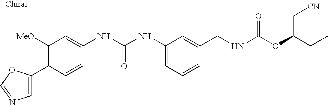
C1(C2=CN=CO2)=C([MeO])C=C(NC(NC2=CC=CC(CNC(OC(CC)C[CN])=O)=C2)=O)C=C1
